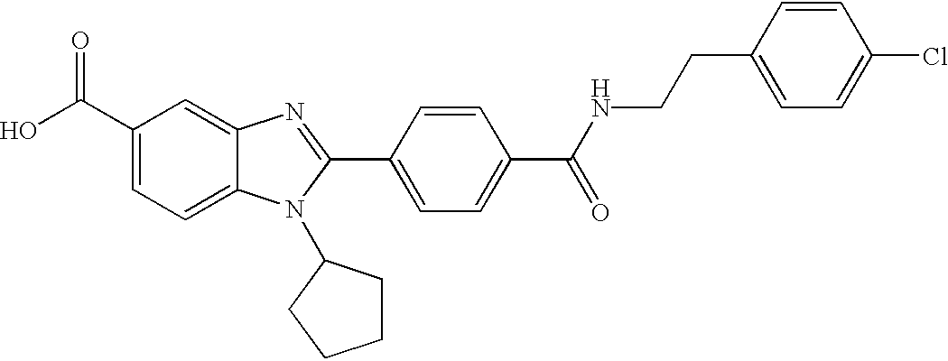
C1(C(O)=O)=CC=C2C(=C1)N=C(C1=CC=C(C(NCCC3=CC=C(Cl)C=C3)=O)C=C1)N2C1CCCC1
